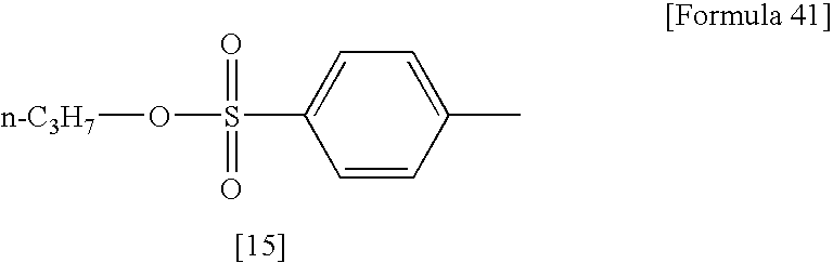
C1=C(C)C=CC(S(O[n-C3H7])(=O)=O)=C1
